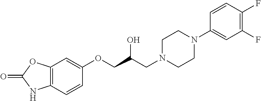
C1=CC(OCC(CN2CCN(C3=CC(F)=C(F)C=C3)CC2)O)=CC2=C1NC(=O)O2
